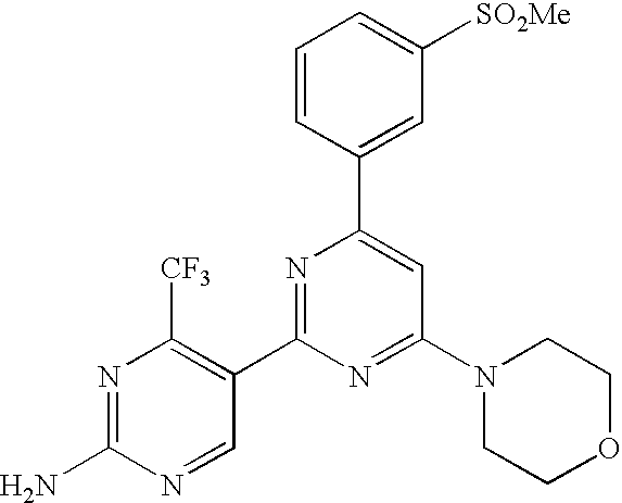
C1(C2=CC(N3CCOCC3)=NC(C3=C([CF3])N=C(N)N=C3)=N2)=CC([SO2Me])=CC=C1
